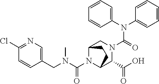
N(C(=O)N1CC2N(C(N(CC3=CN=C(Cl)C=C3)C)=O)C(C1C(O)=O)CC2)(C1=CC=CC=C1)C1=CC=CC=C1
